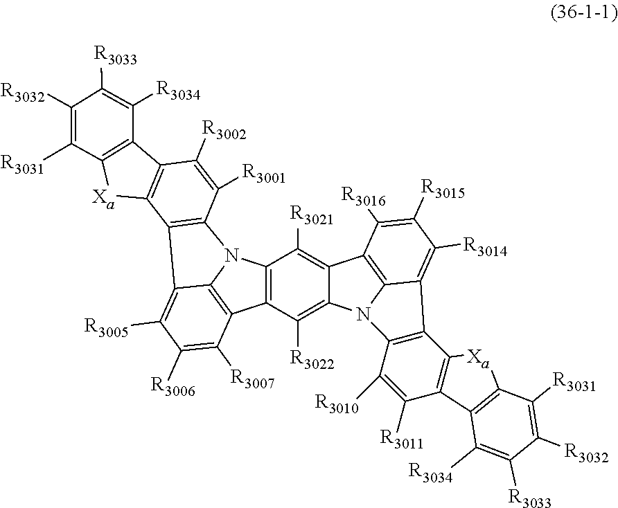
C12=C(C([R3022])=C3C(=C1[R3021])C1=C4N3C3=C(C4=C([R3014])C([R3015])=C1[R3016])C1=C(C([R3011])=C3[R3010])C3=C([Xa]1)C([R3031])=C([R3032])C([R3033])=C3[R3034])C1=C3N2C2=C(C3=C([R3005])C([R3006])=C1[R3007])C1=C(C([R3002])=C2[R3001])C2=C([Xa]1)C([R3031])=C([R3032])C([R3033])=C2[R3034]
